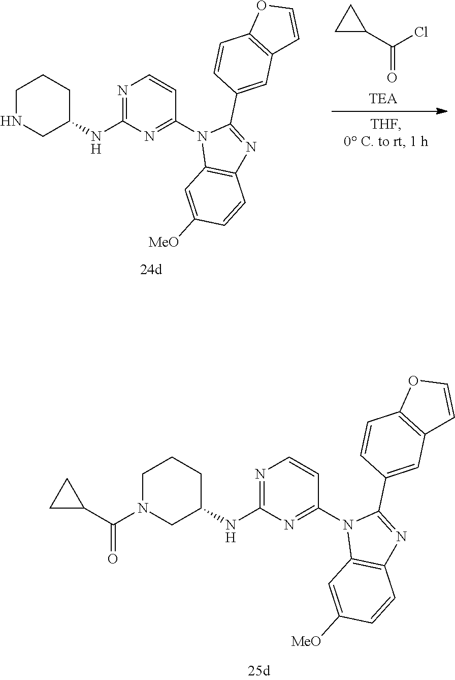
C1N(C(C2CC2)=O)CC(NC2=NC=CC(N3C4=C(N=C3C3=CC5=C(C=C3)OC=C5)C=CC([MeO])=C4)=N2)CC1.C1NCC(NC2=NC=CC(N3C4=C(N=C3C3=CC5=C(C=C3)OC=C5)C=CC([MeO])=C4)=N2)CC1.C1(C(Cl)=O)CC1
